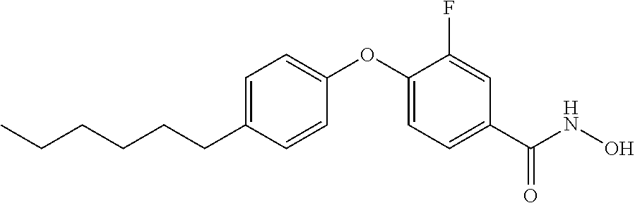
C1=C(CCCCCC)C=CC(OC2=CC=C(C(NO)=O)C=C2F)=C1
